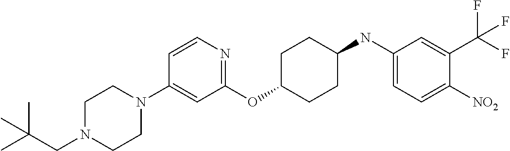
C1(OC2CCC(NC3=CC=C([NO2])C(C(F)(F)F)=C3)CC2)=NC=CC(N2CCN(CC(C)(C)C)CC2)=C1
